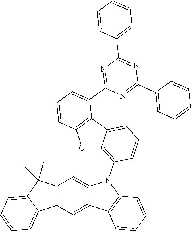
O1C2=C(N3C4=CC5=C(C=C4C4=C3C=CC=C4)C3=CC=CC=C3C5(C)C)C=CC=C2C2=C1C=CC=C2C1=NC(C2=CC=CC=C2)=NC(C2=CC=CC=C2)=N1
